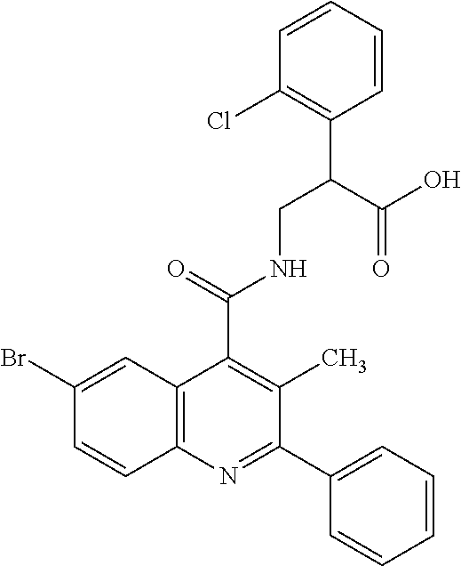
C1(Cl)=C(C(CNC(C2=C(C)C(C3=CC=CC=C3)=NC3=C2C=C(Br)C=C3)=O)C(O)=O)C=CC=C1
